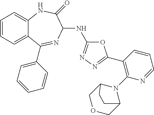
C1=CC=C2C(=C1)NC(=O)C(NC1=NN=C(C3=C(N4C5COCC4CC5)N=CC=C3)O1)N=C2C1=CC=CC=C1
